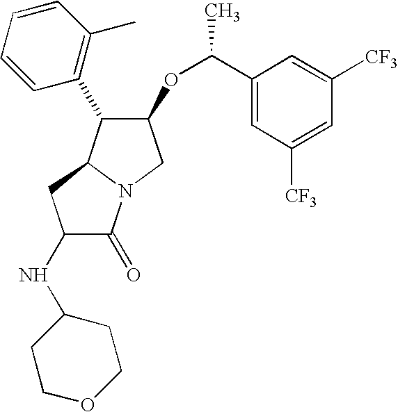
C1(NC2CCOCC2)C(=O)N2C(C1)C(C1=C(C)C=CC=C1)C(OC(C)C1=CC([CF3])=CC([CF3])=C1)C2
